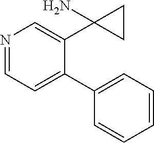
N1=CC=C(C2=CC=CC=C2)C(C2(N)CC2)=C1
